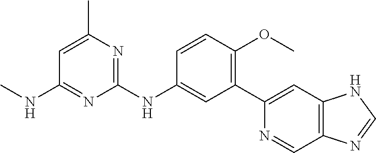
C1(C2=CC3=C(C=N2)N=CN3)=C(OC)C=CC(NC2=NC(C)=CC(NC)=N2)=C1
